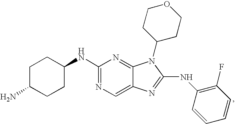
N1=C(NC2CCC(N)CC2)N=C2C(=C1)N=C(NC1=C(F)C=CC=C1)N2C1CCOCC1
